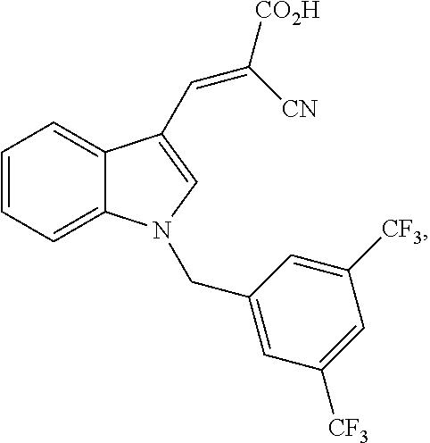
C1=CC=C2C(=C1)C(C=C([CO2H])[CN])=CN2CC1=CC([CF3])=CC([CF3])=C1
